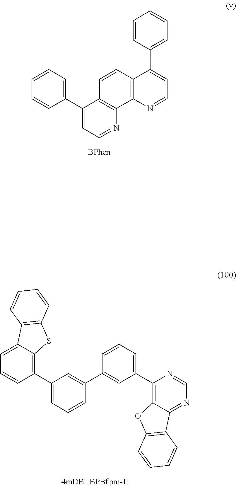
C1=CC(C2=CC=NC3=C2C=CC2=C3N=CC=C2C2=CC=CC=C2)=CC=C1.C1(C2=C3C(=CC=C2)C2=C(S3)C=CC=C2)=CC=CC(C2=CC(C3=C4C(=NC=N3)C3=C(O4)C=CC=C3)=CC=C2)=C1
